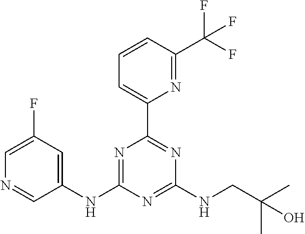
C1(NC2=CC(F)=CN=C2)=NC(C2=CC=CC(C(F)(F)F)=N2)=NC(NCC(C)(C)O)=N1
